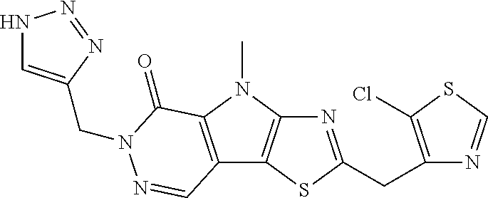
N1=C(CC2=C(Cl)SC=N2)SC2=C1N(C)C1=C2C=NN(CC2=CNN=N2)C1=O
